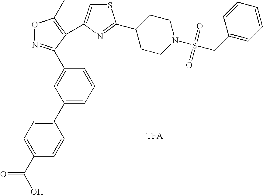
O1N=C(C2=CC(C3=CC=C(C(O)=O)C=C3)=CC=C2)C(C2=CSC(C3CCN(S(CC4=CC=CC=C4)(=O)=O)CC3)=N2)=C1C
